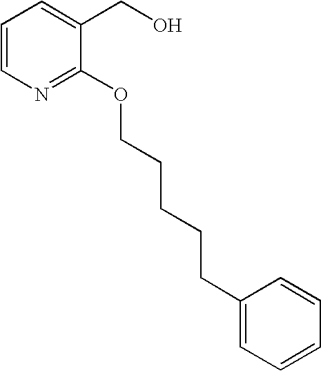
C1=CN=C(OCCCCCC2=CC=CC=C2)C(CO)=C1
